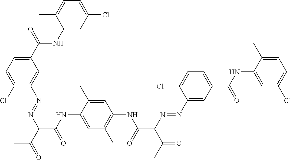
C1(Cl)=CC=C(C(=O)NC2=CC(Cl)=CC=C2C)C=C1N=NC(C(=O)C)C(NC1=CC(C)=C(NC(C(C(C)=O)N=NC2=CC(C(NC3=CC(Cl)=CC=C3C)=O)=CC=C2Cl)=O)C=C1C)=O
